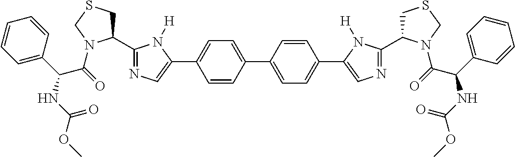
C1(C2=CC=C(C3=CN=C(C4CSCN4C(C(C4=CC=CC=C4)NC(OC)=O)=O)N3[H])C=C2)=CC=C(C2=CN=C(C3CSCN3C(C(C3=CC=CC=C3)NC(OC)=O)=O)N2[H])C=C1
